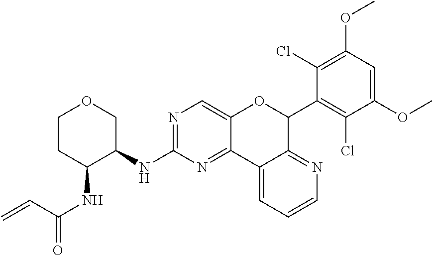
C1CC(NC(=O)C=C)C(NC2=NC=C3C(=N2)C2=CC=CN=C2C(C2=C(Cl)C(OC)=CC(OC)=C2Cl)O3)CO1
